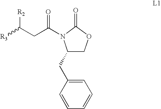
C1(CC2=CC=CC=C2)COC(=O)N1C(CC([R3])[R2])=O
